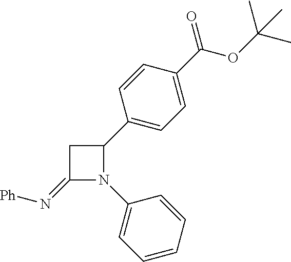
C1(=N[Ph])N(C2=CC=CC=C2)C(C2=CC=C(C(OC(C)(C)C)=O)C=C2)C1
